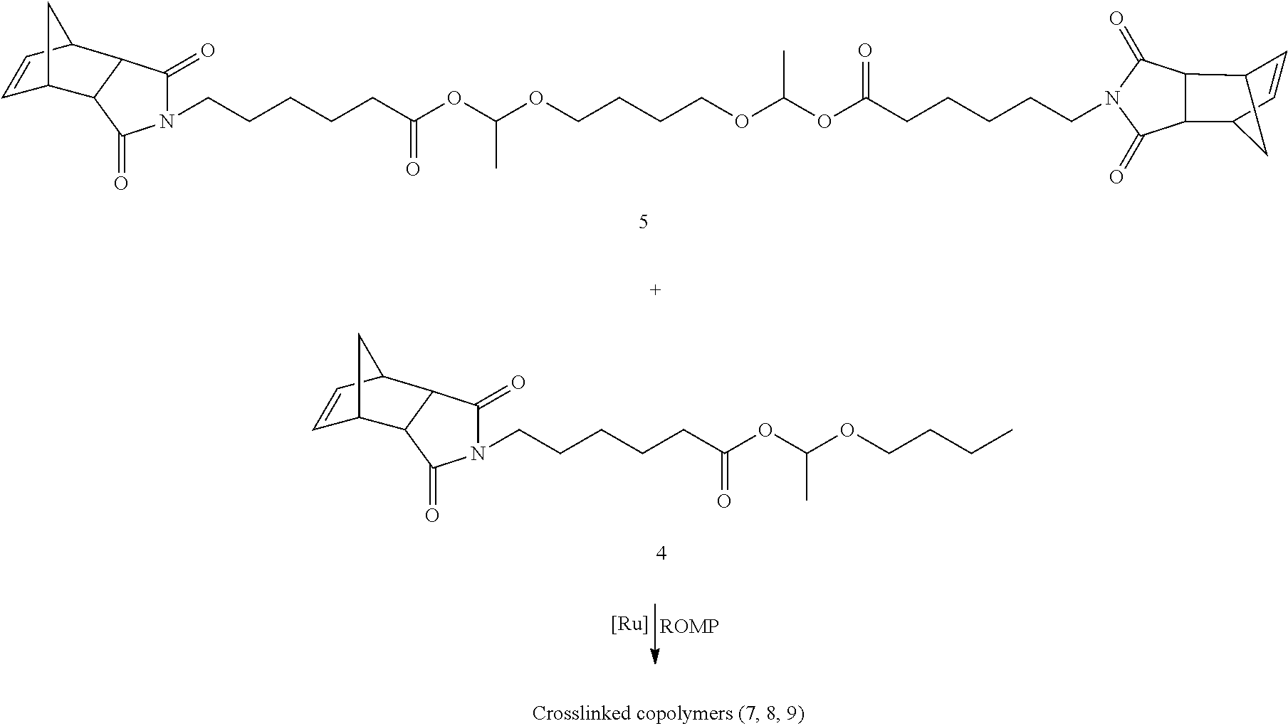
C(CCCCC(OC(OCCCCOC(OC(CCCCCN1C(=O)C2C3C=CC(C2C1=O)C3)=O)C)C)=O)N1C(=O)C2C(C1=O)C1C=CC2C1.[Ru].C(CCCCC(OC(OCCCC)C)=O)N1C(=O)C2C(C1=O)C1C=CC2C1
